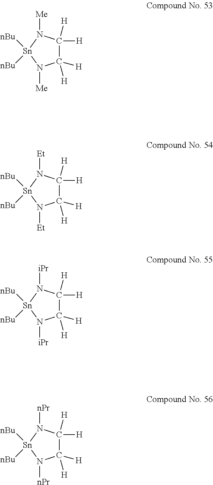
C1([H])([H])C([H])([H])N([Me])[Sn]([nBu])([nBu])N1[Me].C1([H])([H])C([H])([H])N([Et])[Sn]([nBu])([nBu])N1[Et].C1([H])([H])C([H])([H])N([iPr])[Sn]([nBu])([nBu])N1[iPr].C1([H])([H])C([H])([H])N([nPr])[Sn]([nBu])([nBu])N1[nPr]
